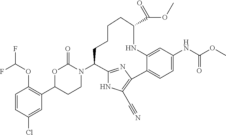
C1CC(N2C(=O)OC(C3=C(OC(F)F)C=CC(Cl)=C3)CC2)C2=NC(=C(C#N)N2)C2=CC=C(NC(OC)=O)C=C2NC(C(OC)=O)CC1
